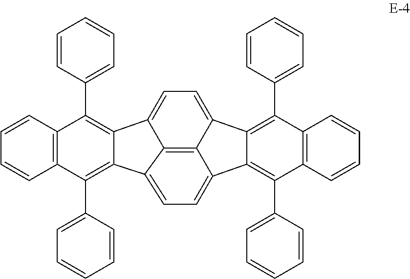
C12=C(C3=CC=CC=C3)C3=C(C(C4=CC=CC=C4)=C1C1=CC=C4C5=C(C6=CC=CC=C6)C6=C(C(C7=CC=CC=C7)=C5C5=CC=C2C1=C54)C=CC=C6)C=CC=C3
